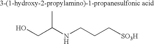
OCC(NCCC[SO3H])C
